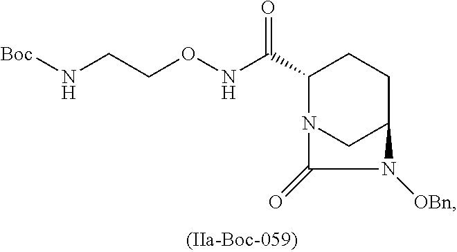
C1(C(NOCCN[Boc])=O)N2CC(CC1)N([OBn])C2=O
